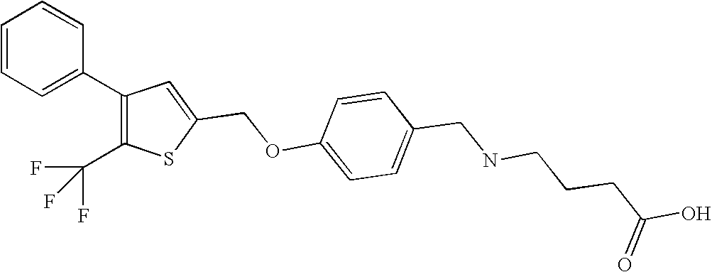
C1=CC(OCC2=CC(C3=CC=CC=C3)=C(C(F)(F)F)S2)=CC=C1CNCCCC(O)=O
